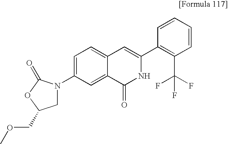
C1N(C2=CC=C3C(=C2)C(=O)NC(C2=C(C(F)(F)F)C=CC=C2)=C3)C(=O)OC1COC
